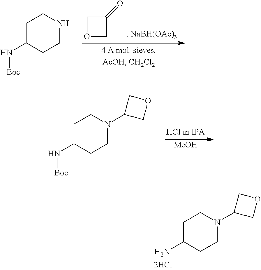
C1OCC1=O.C1C(N[Boc])CCNC1.C1C(N[Boc])CCN(C2COC2)C1.[MeOH].C1C(N)CCN(C2COC2)C1
